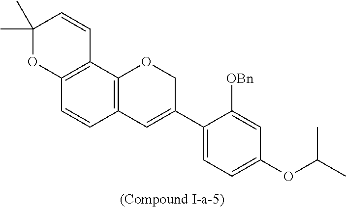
C12=C(C3=C(C=C1)C=C(C1=CC=C(OC(C)C)C=C1[OBn])CO3)C=CC(C)(C)O2
